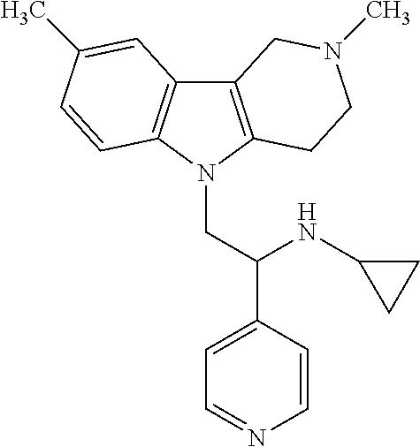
C12=C(N(CC(C3=CC=NC=C3)NC3CC3)C3=C1C=C(C)C=C3)CCN(C)C2
